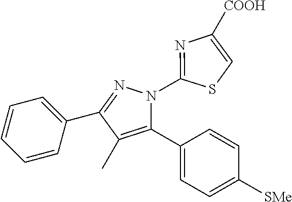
C1=CC=C(C2=NN(C3=NC([COOH])=CS3)C(C3=CC=C([SMe])C=C3)=C2C)C=C1
